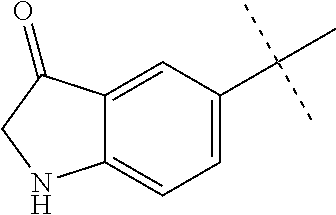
C12=CC(C(C)(C)C)=CC=C1NCC2=O
